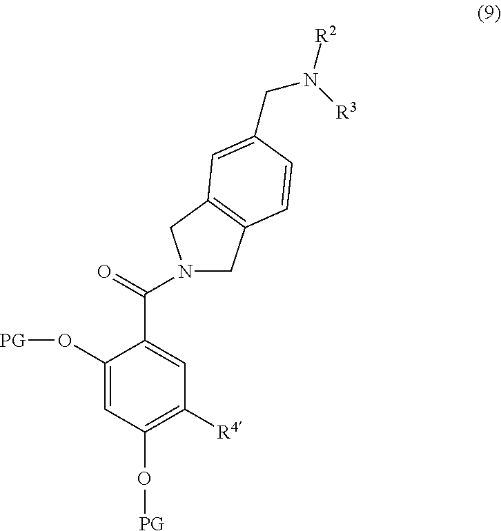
C1(O[PG])=CC(O[PG])=C([R4])C=C1C(N1CC2=C(C1)C=C(CN([R3])[R2])C=C2)=O
